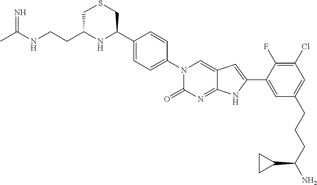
CC(NCCC1NC(C2=CC=C(N3C(=O)N=C4C(=C3)C=C(C3=CC(CCCC(N)C5CC5)=CC(Cl)=C3F)N4)C=C2)CSC1)=N
